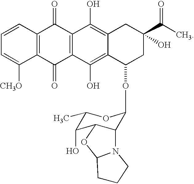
C1=CC2=C(C([CH3O])=C1)C(=O)C1=C(C2=O)C(O)=C2C(=C1O)C(OC1C3C(C(O)C(C)O1)OC1N3CCC1)CC(C(C)=O)(O)C2
